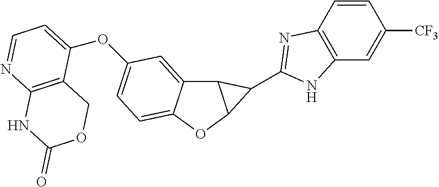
O(C1=CC=NC2=C1COC(=O)N2)C1=CC=C2C(=C1)C1C(O2)C1C1=NC2=C(C=C([CF3])C=C2)N1
